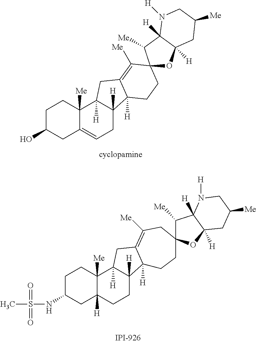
C1C(O)CC2=CCC3([H])C([H])(C2([Me])C1)CC1=C([Me])C2(CCC31[H])OC1([H])C([H])(C2[Me])N([H])CC([Me])C1.C1C(NS(C)(=O)=O)CC2([H])C([Me])(C1)C1([H])C([H])(CC2)C2([H])C(=C([Me])CC3(OC4([H])C([H])(C3[Me])N([H])CC([Me])C4)CC2)C1
